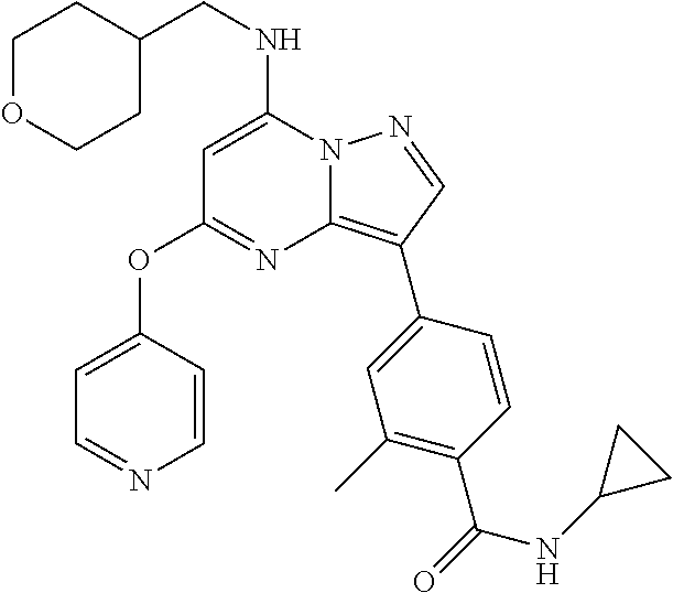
C1OCCC(CNC2=CC(OC3=CC=NC=C3)=NC3=C(C4=CC(C)=C(C(=O)NC5CC5)C=C4)C=NN23)C1
